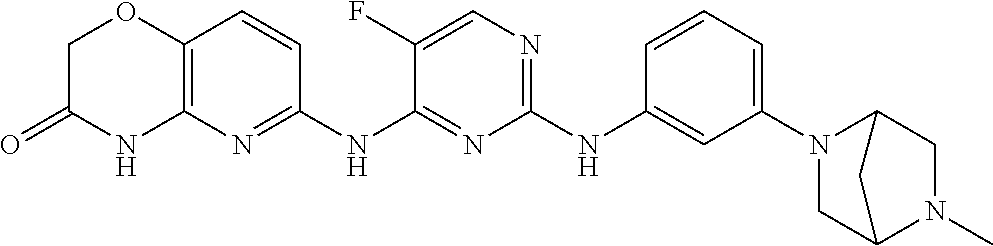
C1(NC2=CC(N3CC4N(C)CC3C4)=CC=C2)=NC=C(F)C(NC2=NC3=C(C=C2)OCC(=O)N3)=N1
